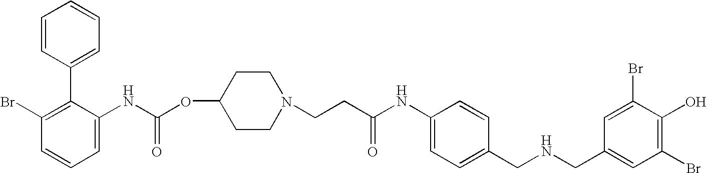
C1=CC(C2=C(Br)C=CC=C2NC(OC2CCN(CCC(NC3=CC=C(CNCC4=CC(Br)=C(O)C(Br)=C4)C=C3)=O)CC2)=O)=CC=C1
